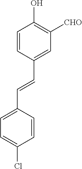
C1=CC(C=CC2=CC=C(Cl)C=C2)=CC([CHO])=C1O
